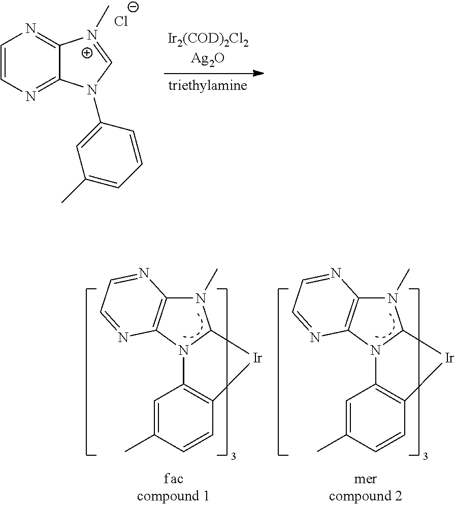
C1=CN=C2C(=N1)[N+](C)=CN2C1=CC(C)=CC=C1.[Cl-].N1(C)C2=C(N3C1[Ir]C1=C3C=C(C)C=C1)N=CC=N2.N1(C)C2=C(N3C1[Ir]C1=C3C=C(C)C=C1)N=CC=N2
